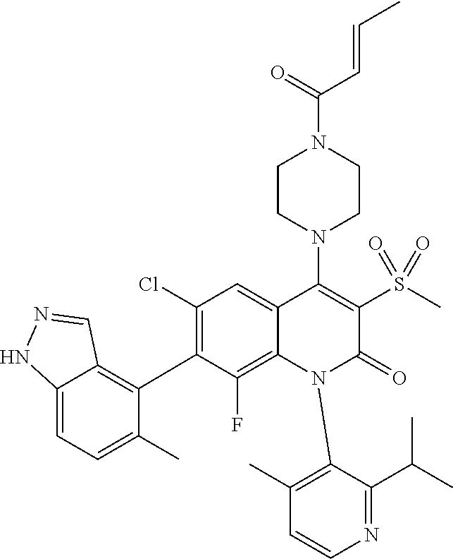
C1(Cl)=C(C2=C3C(=CC=C2C)NN=C3)C(F)=C2C(=C1)C(N1CCN(C(=O)C=CC)CC1)=C(S(=O)(=O)C)C(=O)N2C1=C(C)C=CN=C1C(C)C
